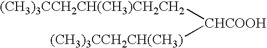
[(CH3)3CCH2CH(CH3)CH2CH2][CHCOOH][(CH3)3CCH2CH(CH3)]
